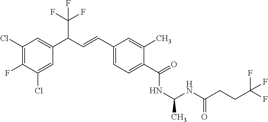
C1(Cl)=C(F)C(Cl)=CC(C(C=CC2=CC=C(C(=O)NC(C)NC(CCC(F)(F)F)=O)C(C)=C2)C(F)(F)F)=C1
